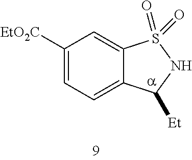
C1([EtO2C])=CC=C2C(=C1)S(=O)(=O)NC2[Et]
